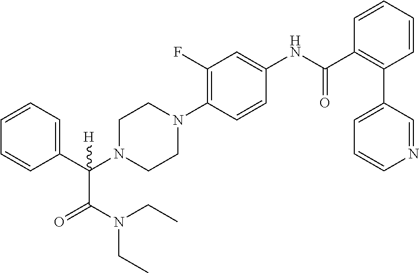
C1=CC=C(C(N2CCN(C3=C(F)C=C(NC(C4=C(C5=CC=CN=C5)C=CC=C4)=O)C=C3)CC2)(C(=O)N(CC)CC)[H])C=C1
